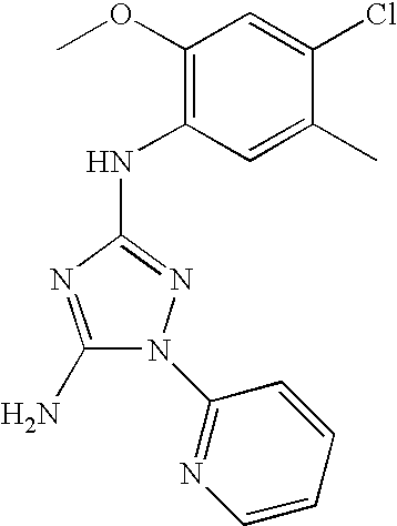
C1(N)=NC(NC2=C(OC)C=C(Cl)C(C)=C2)=NN1C1=NC=CC=C1
